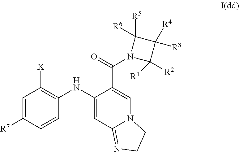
C1=C([R7])C=CC(NC2=CC3=NCCN3C=C2C(=O)N2C([R2])([R1])C([R3])([R4])C2([R5])[R6])=C1[X]
